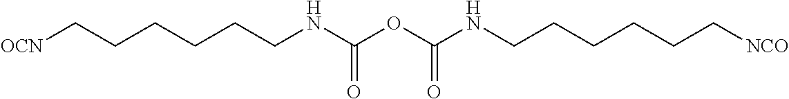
[OCN]CCCCCCNC(OC(NCCCCCC[NCO])=O)=O
